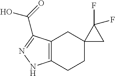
C12=C(CCC3(C1)CC3(F)F)NN=C2C(=O)O
